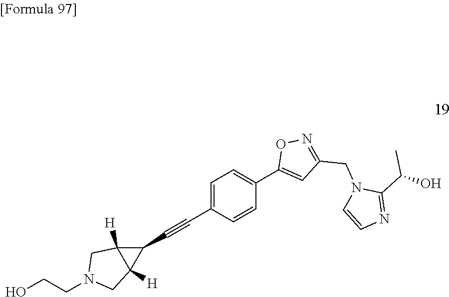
C1=C(C#CC2C3([H])C2([H])CN(CCO)C3)C=CC(C2=CC(CN3C=CN=C3C(O)C)=NO2)=C1
